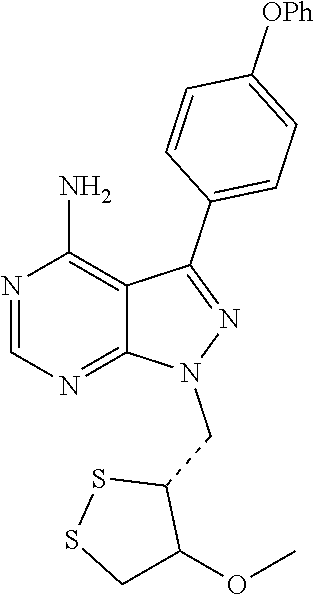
N1=CN=C2C(=C1N)C(C1=CC=C([OPh])C=C1)=NN2CC1SSCC1OC
